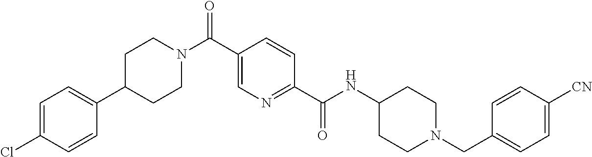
C1CN(C(C2=CN=C(C(=O)NC3CCN(CC4=CC=C([CN])C=C4)CC3)C=C2)=O)CCC1C1=CC=C(Cl)C=C1
